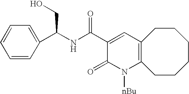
C1=CC(C(NC(C2=CC3=C(N([nBu])C2=O)CCCCCC3)=O)CO)=CC=C1
